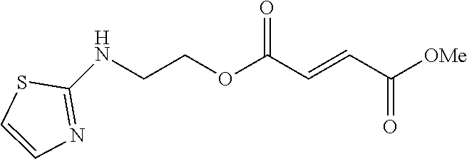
N(CCOC(C=CC([OMe])=O)=O)C1=NC=CS1
